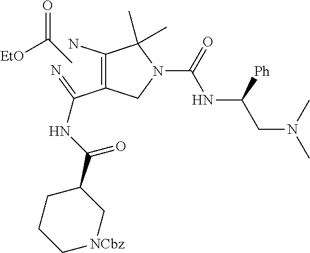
[EtO]C(C)=O.N=C(C1=C(N)C(C)(C)N(C(NC(CN(C)C)[Ph])=O)C1)NC(C1CCC[NCbz]C1)=O
